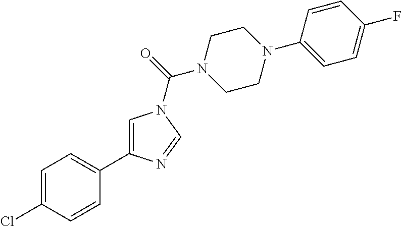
C1=C(Cl)C=CC(C2=CN(C(N3CCN(C4=CC=C(F)C=C4)CC3)=O)C=N2)=C1
